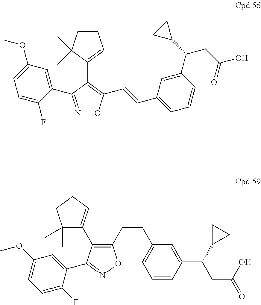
C1=C(OC)C=C(C2=NOC(C=CC3=CC=CC(C(CC(=O)O)C4CC4)=C3)=C2C2=CCCC2(C)C)C(F)=C1.C1(CCC2=CC=CC(C(CC(O)=O)C3CC3)=C2)=C(C2=CCCC2(C)C)C(C2=CC(OC)=CC=C2F)=NO1
